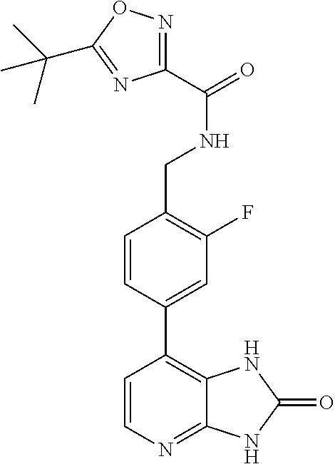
C1=C(C2=C3C(=NC=C2)NC(=O)N3)C=CC(CNC(=O)C2=NOC(C(C)(C)C)=N2)=C1F
